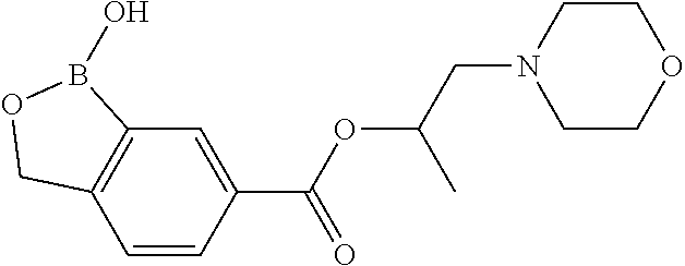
C12=C(C=CC(C(OC(CN3CCOCC3)C)=O)=C1)COB2O
